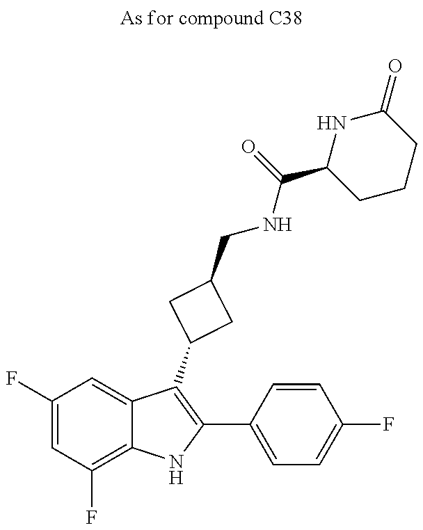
C1(F)=CC(F)=C2C(=C1)C(C1CC(CNC(C3CCCC(=O)N3)=O)C1)=C(C1=CC=C(F)C=C1)N2
